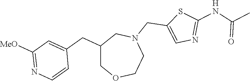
C1([MeO])=NC=CC(CC2COCCN(CC3=CN=C(NC(C)=O)S3)C2)=C1.[H]
